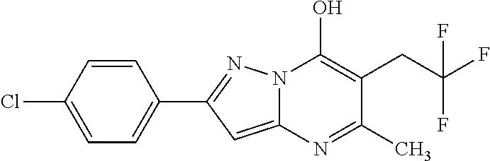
C12=CC(C3=CC=C(Cl)C=C3)=NN1C(O)=C(CC(F)(F)F)C(C)=N2
